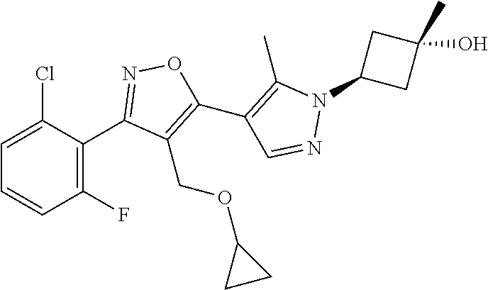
C1(C2=NOC(C3=C(C)N(C4CC(C)(O)C4)N=C3)=C2COC2CC2)=C(F)C=CC=C1Cl
